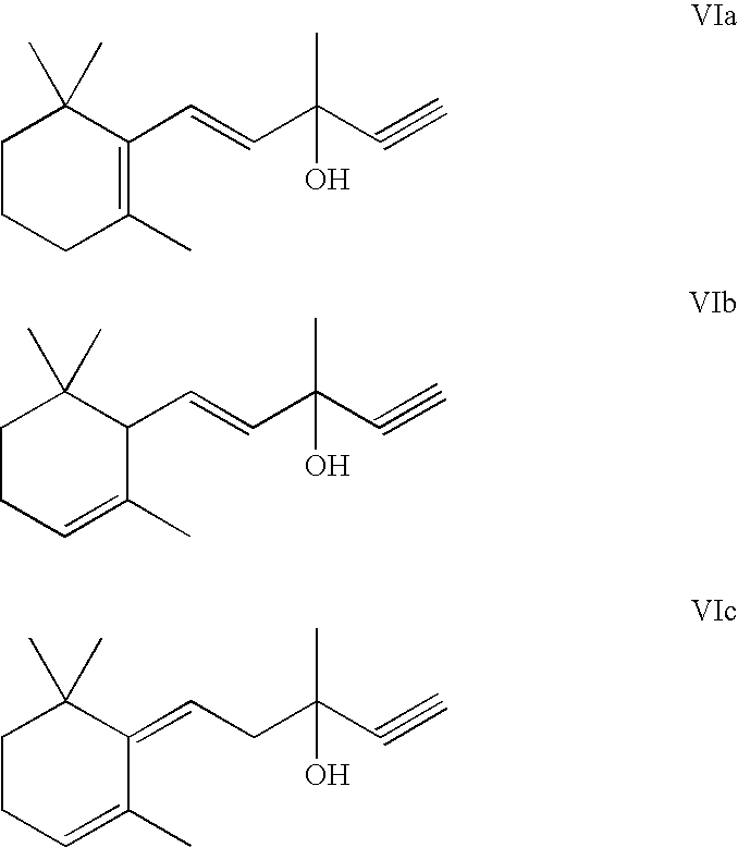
C1CCC(C)=C(C=CC(C#C)(C)O)C1(C)C.C1CC=C(C)C(C=CC(C#C)(C)O)C1(C)C.C1CC=C(C)C(=CCC(C#C)(C)O)C1(C)C
